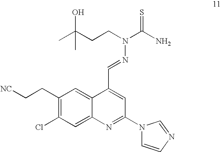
C1(CC[NC])=C(Cl)C=C2C(=C1)C(C=NN(C(=S)N)CCC(C)(O)C)=CC(N1C=CN=C1)=N2
